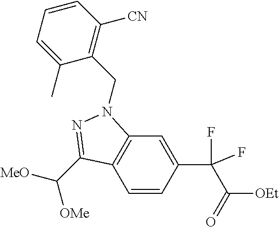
C1=CC(C(F)(F)C([OEt])=O)=CC2=C1C(C([MeO])[OMe])=NN2CC1=C([CN])C=CC=C1C
